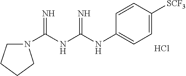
Cl.N1(C(NC(NC2=CC=C([SCF3])C=C2)=N)=N)CCCC1
